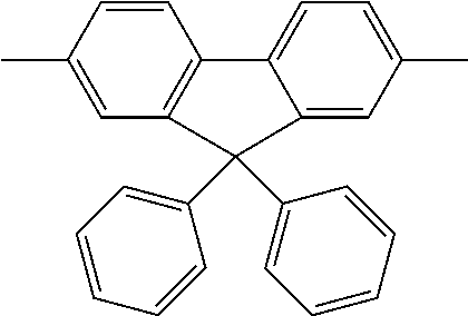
C1(C2=CC=CC=C2)(C2=CC=CC=C2)C2=C(C=CC(C)=C2)C2=CC=C(C)C=C12
